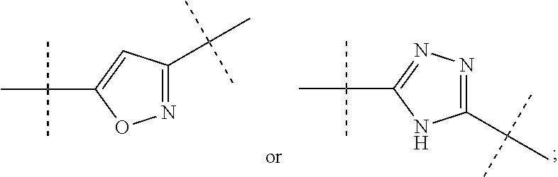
N1=C(C(C)(C)C)C=C(C(C)(C)C)O1.C1(C(C)(C)C)=NN=C(C(C)(C)C)N1
